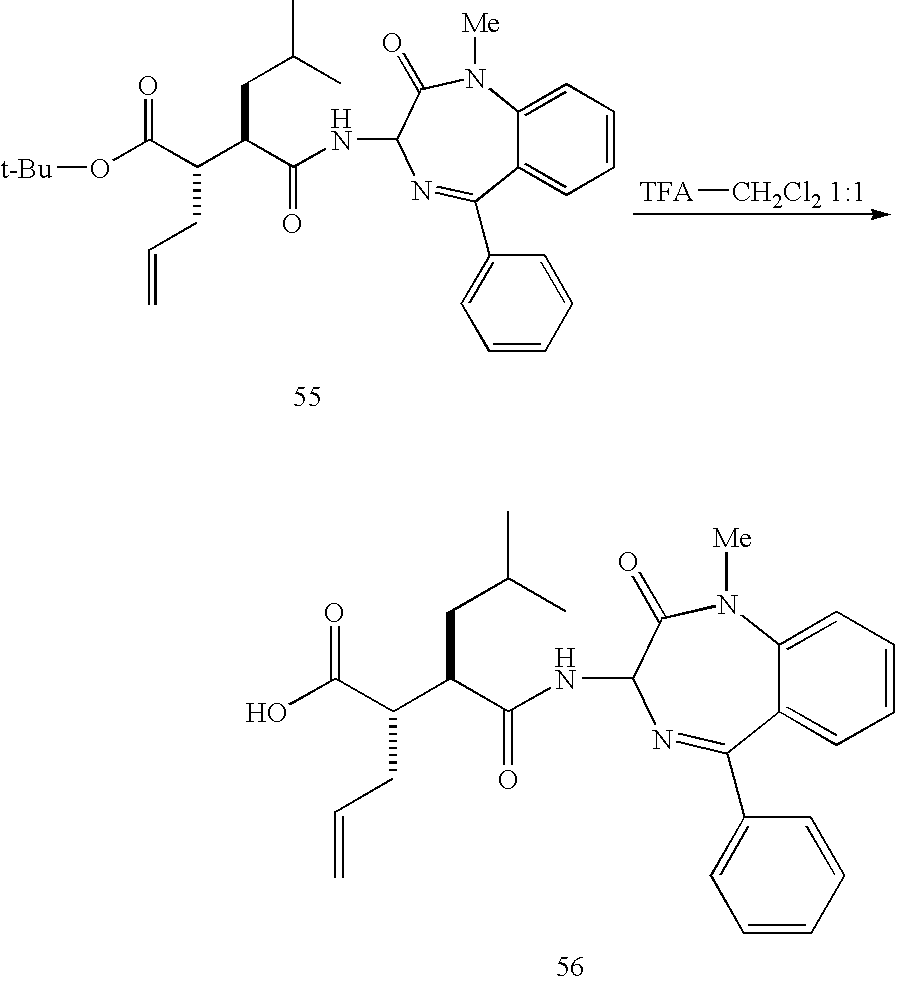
C12=CC=CC=C1C(C1=CC=CC=C1)=NC(NC(C(C(C(O[t-Bu])=O)CC=C)CC(C)C)=O)C(=O)N2[Me].[TFA][CH2Cl2 1:1].C12=CC=CC=C1C(C1=CC=CC=C1)=NC(NC(C(C(C(O)=O)CC=C)CC(C)C)=O)C(=O)N2[Me]
